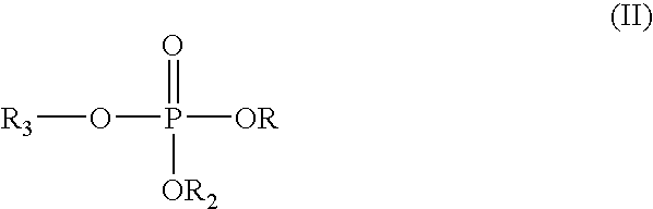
[R3]OP(=O)([OR])[OR2]
